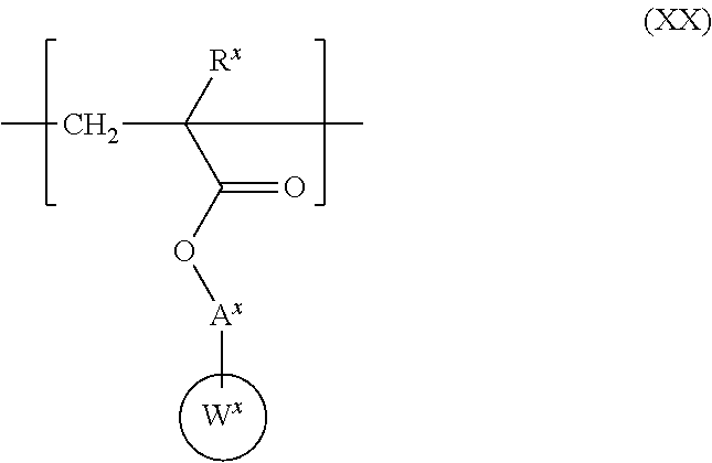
[Wx].C[Ax]OC(C(CC)([Rx])C)=O
